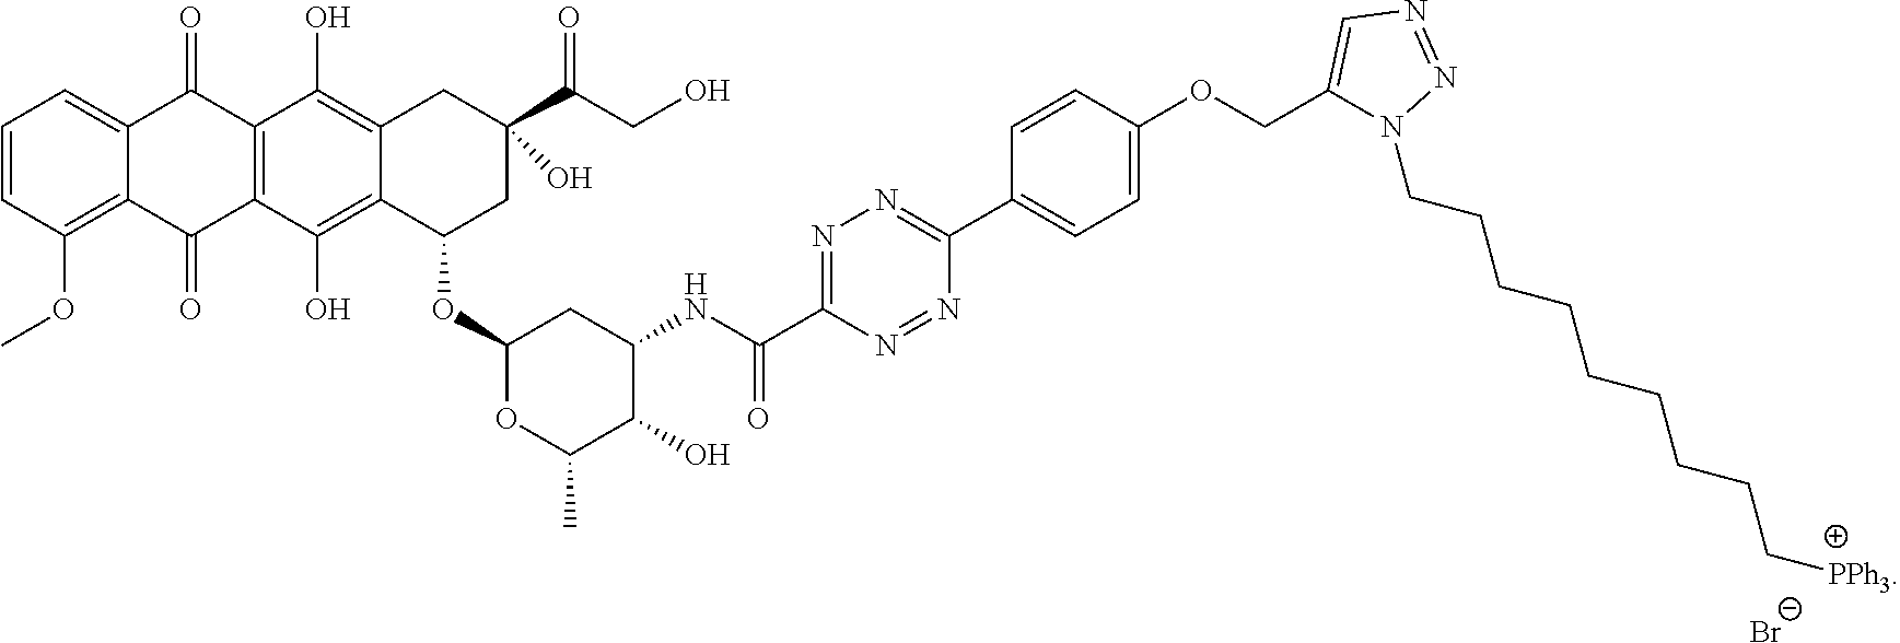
C1=CC(OC)=C2C(=C1)C(=O)C1=C(C2=O)C(O)=C2C(=C1O)CC(C(CO)=O)(O)CC2OC1OC(C)C(O)C(NC(=O)C2=NN=C(C3=CC=C(OCC4=CN=NN4CCCCCCCCC[PPh3])C=C3)N=N2)C1.[Br-]
